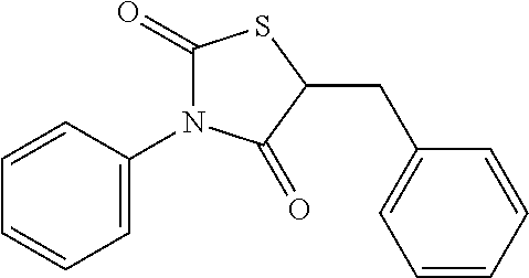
C1(=O)N(C2=CC=CC=C2)C(=O)C(CC2=CC=CC=C2)S1
